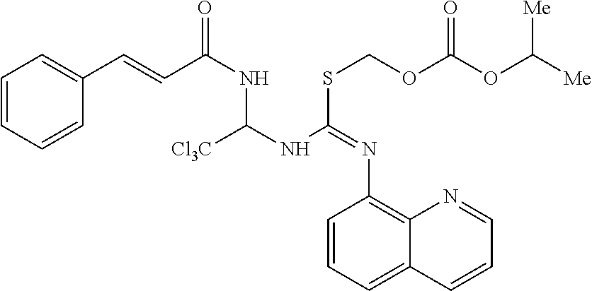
C1=CC=CC(C=CC(NC(NC(SCOC(OC([Me])[Me])=O)=NC2=C3C(=CC=C2)C=CC=N3)[Cl3C])=O)=C1
